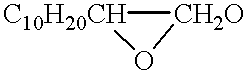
[C10H20CH]1[CH2O]O1
